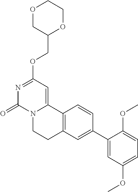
O1CC(COC2=NC(=O)N3C(=C2)C2=C(CC3)C=C(C3=CC(OC)=CC=C3OC)C=C2)OCC1
